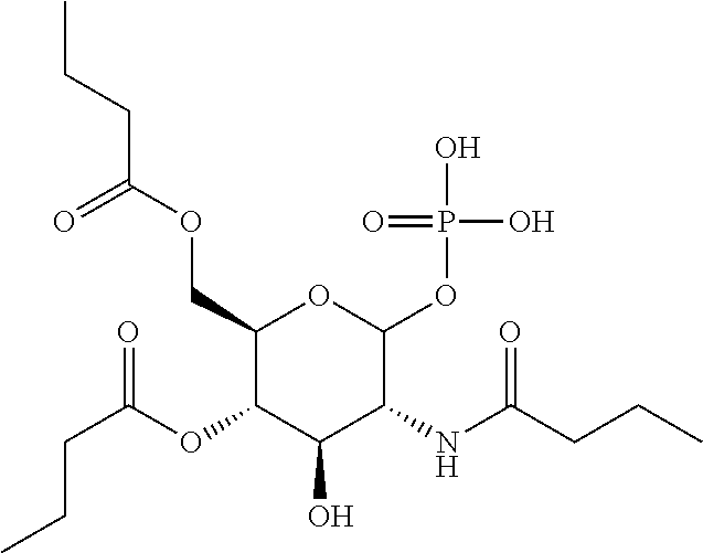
C1(COC(CCC)=O)C(OC(CCC)=O)C(O)C(NC(CCC)=O)C(OP(O)(O)=O)O1
